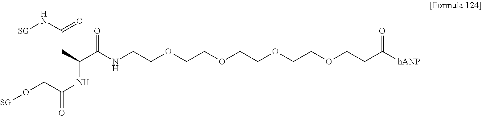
[SG]NC(=O)CC(C(NCCOCCOCCOCCOCCC([hANP])=O)=O)NC(CO[SG])=O
